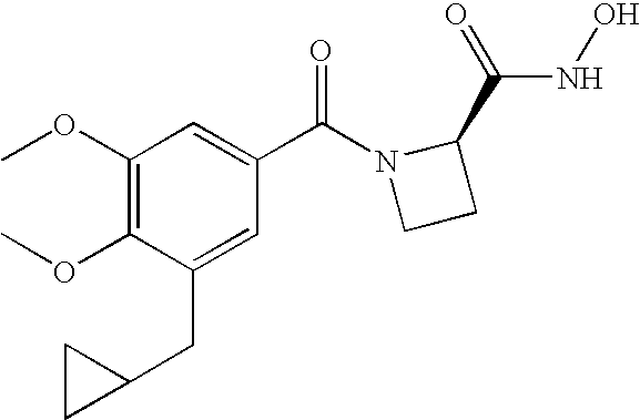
C1(OC)=C(OC)C(CC2CC2)=CC(C(N2CCC2C(=O)NO)=O)=C1
